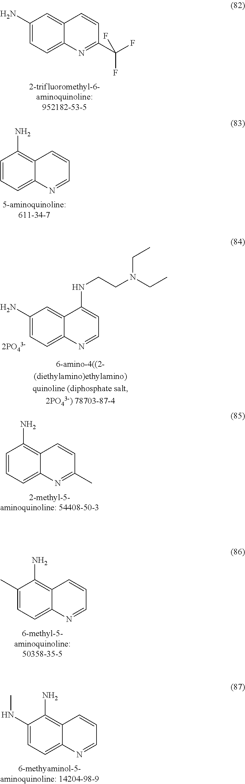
C1(N)=CC=C2C(=C1)C=CC(C(F)(F)F)=N2.C1=CC=C2C(=C1N)C=CC=N2.C1=CC=C2C(=C1N)C=CC(C)=N2.C1(C)=CC=C2C(=C1N)C=CC=N2.C1(NC)=CC=C2C(=C1N)C=CC=N2.C1(N)=CC=C2C(=C1)C(NCCN(CC)CC)=CC=N2
